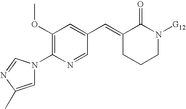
C1(OC)=C(N2C=C(C)N=C2)N=CC(C=C2CCCN([G12])C2=O)=C1
